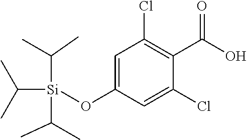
C1=C(O[Si](C(C)C)(C(C)C)C(C)C)C=C(Cl)C(C(O)=O)=C1Cl
